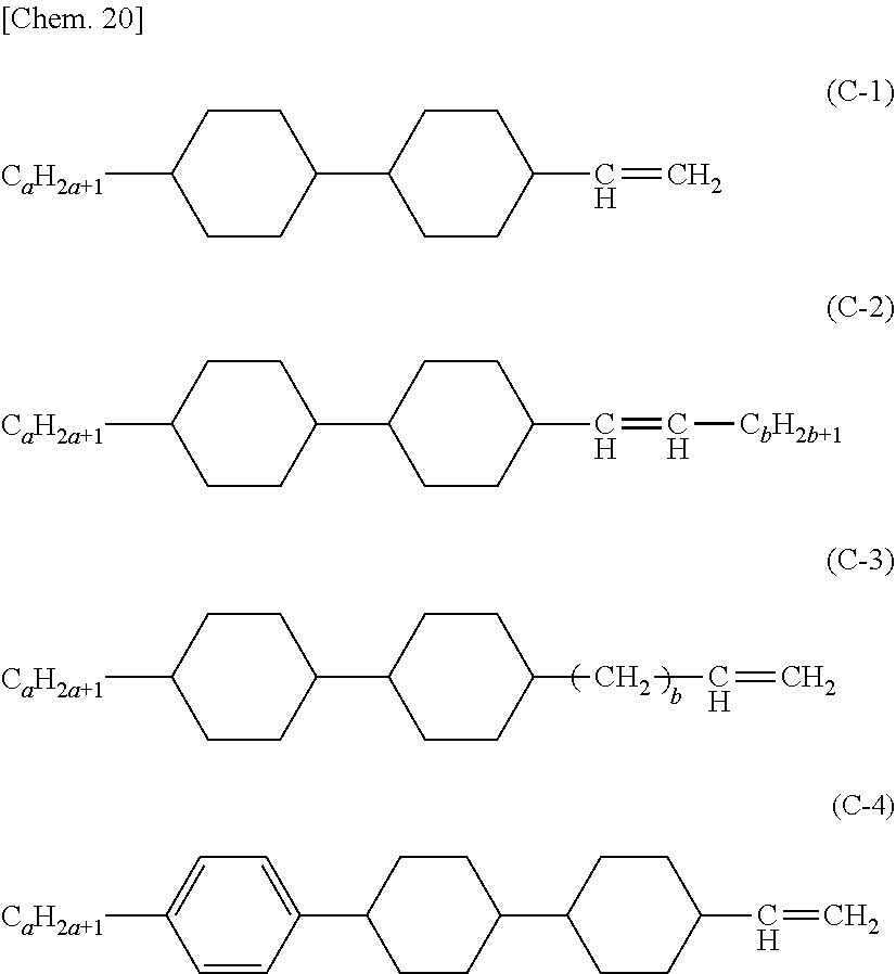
C1CC(C2CCC(CC=C)CC2)CCC1[CaH2a+1].C1CC(C2CCC(C=C)CC2)CCC1[CaH2a+1].C1CC(C2CCC(C=C[CbH2b+1])CC2)CCC1[CaH2a+1].C1=CC(C2CCC(C3CCC(C=C)CC3)CC2)=CC=C1[CaH2a+1]
